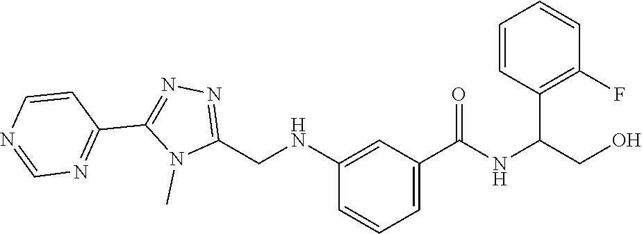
N1=C(CNC2=CC(C(=O)NC(CO)C3=C(F)C=CC=C3)=CC=C2)N(C)C(C2=NC=NC=C2)=N1
